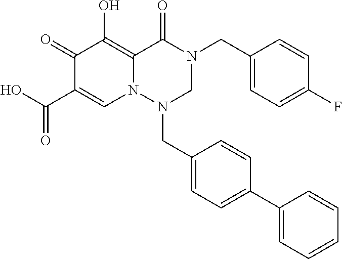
C1(CN2C(=O)C3=C(O)C(=O)C(C(O)=O)=CN3N(CC3=CC=C(C4=CC=CC=C4)C=C3)C2)=CC=C(F)C=C1
